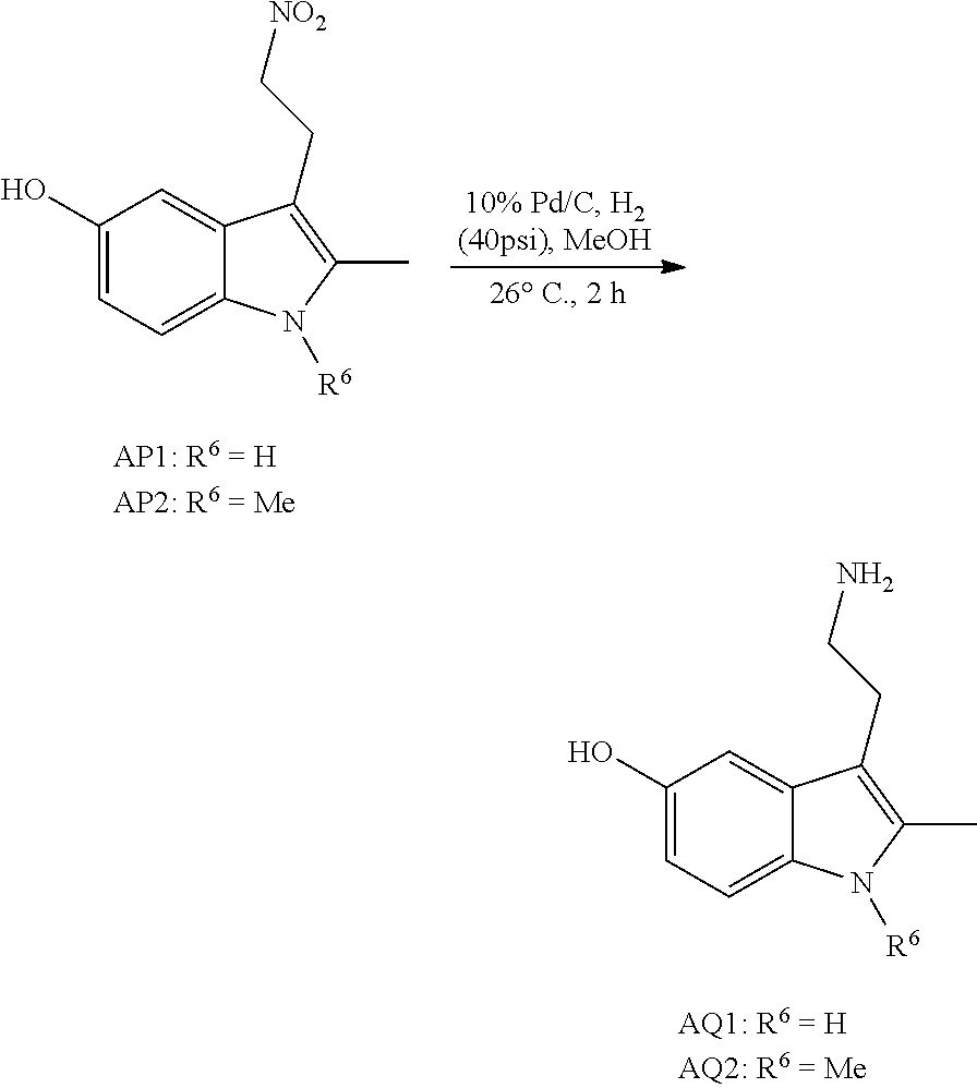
C1(O)=CC=C2C(=C1)C(CC[NO2])=C(C)N2[R6].C1(O)=CC=C2C(=C1)C(CCN)=C(C)N2[R6]
